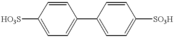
C1([HO3S])=CC=C(C2=CC=C([SO3H])C=C2)C=C1
